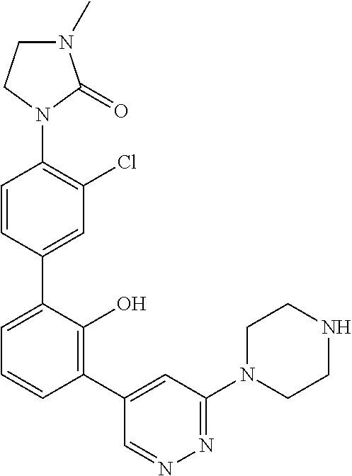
C1(N2C(=O)N(C)CC2)=C(Cl)C=C(C2=CC=CC(C3=CC(N4CCNCC4)=NN=C3)=C2O)C=C1
